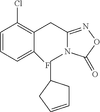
C1=CC=C(F)C(CC2=NOC(=O)N2CC2CC=CC2)=C1Cl
